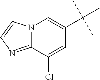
N12C(=NC=C1)C(Cl)=CC(C(C)(C)C)=C2
